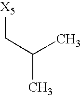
C(C)(C[X5])C
